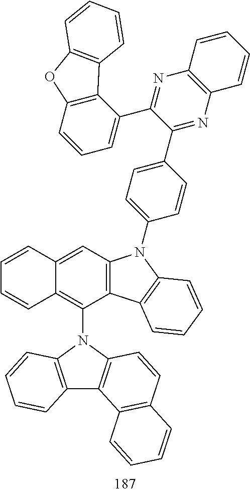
C12=C(C3=C(N1C1=CC=C(C4=NC5=C(N=C4C4=CC=CC6=C4C4=C(O6)C=CC=C4)C=CC=C5)C=C1)C=CC=C3)C(N1C3=C(C4=C1C=CC=C4)C1=C(C=C3)C=CC=C1)=C1C(=C2)C=CC=C1
